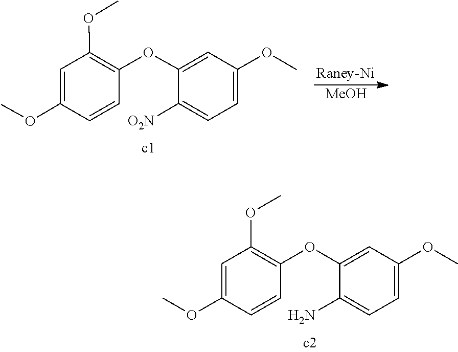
O(C)C1=CC(OC)=C(OC2=CC(OC)=CC=C2N)C=C1.O(C)C1=CC(OC)=C(OC2=CC(OC)=CC=C2[O2N])C=C1.[MeOH]
